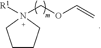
C1CCN([R1])(COC=C)C1
